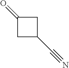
C1(=O)CC(C#N)C1
